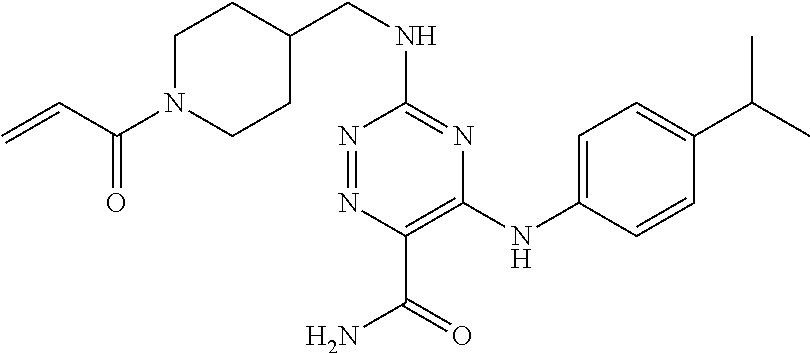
C=CC(N1CCC(CNC2=NC(NC3=CC=C(C(C)C)C=C3)=C(C(=O)N)N=N2)CC1)=O
